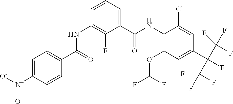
C1(OC(F)F)=C(NC(C2=CC=CC(NC(C3=CC=C([N+]([O-])=O)C=C3)=O)=C2F)=O)C(Cl)=CC(C(F)(C(F)(F)F)C(F)(F)F)=C1
